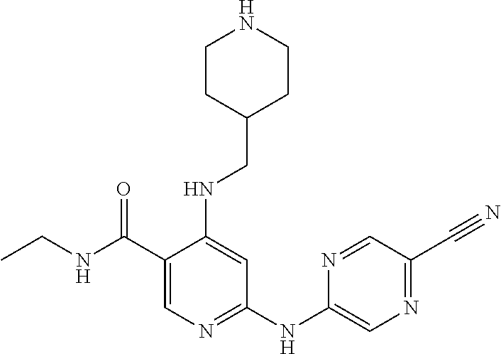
O=C(C1=CN=C(NC2=CN=C(C#N)C=N2)C=C1NCC1CCNCC1)NCC
